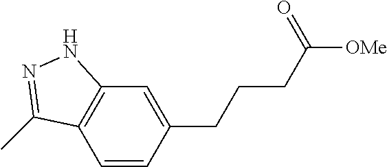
C1=CC(CCCC([OMe])=O)=CC2=C1C(C)=NN2
